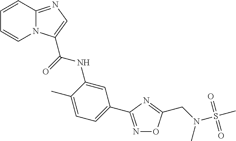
C12=NC=C(C(NC3=CC(C4=NOC(CN(S(C)(=O)=O)C)=N4)=CC=C3C)=O)N1C=CC=C2
